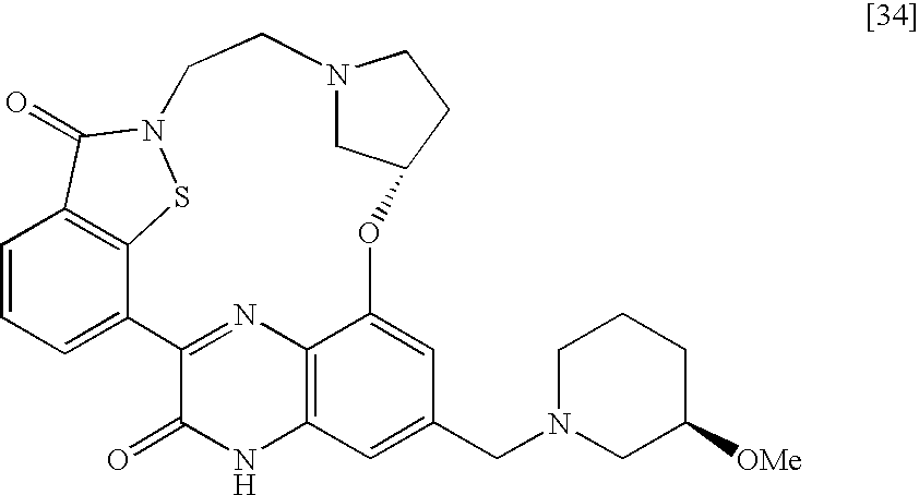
C1=CC=C2C3=C1C(=O)N(S3)CCN1CC(CC1)OC1=CC(CN3CC([OMe])CCC3)=CC3=C1N=C2C(=O)N3
